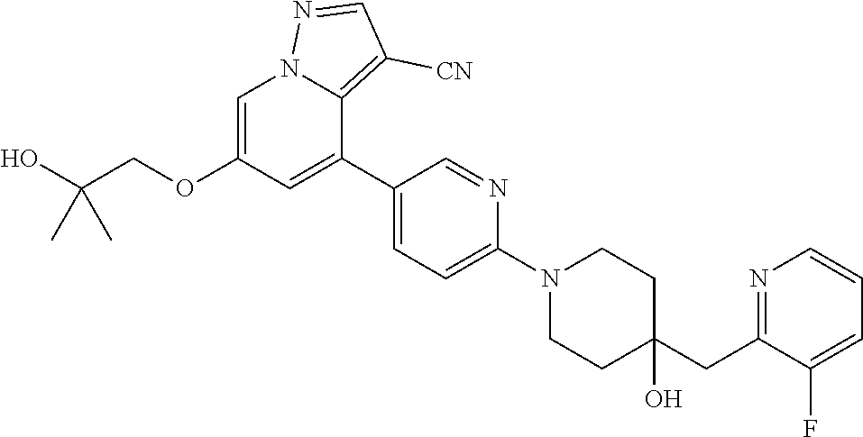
C1=C(OCC(O)(C)C)C=C(C2=CC=C(N3CCC(CC4=NC=CC=C4F)(O)CC3)N=C2)C2=C([CN])C=NN12
